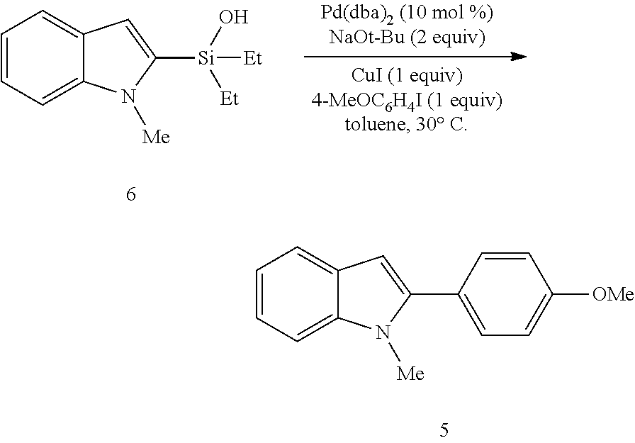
C1=CC=C2C(=C1)C=C([Si]([Et])(O)[Et])N2[Me].C1=CC=C2C(=C1)C=C(C1=CC=C([OMe])C=C1)N2[Me]
